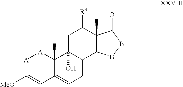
[A]1C([MeO])=CC2=CCC3C(O)(C2(C)[A]1)CC([R3])C1(C)C3BBC1=O
